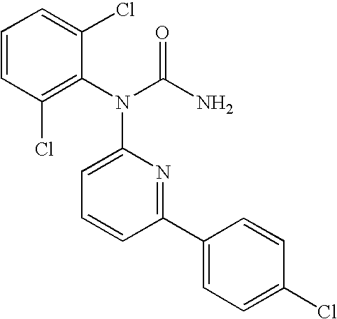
C1=CC=C(Cl)C(N(C(N)=O)C2=CC=CC(C3=CC=C(Cl)C=C3)=N2)=C1Cl
